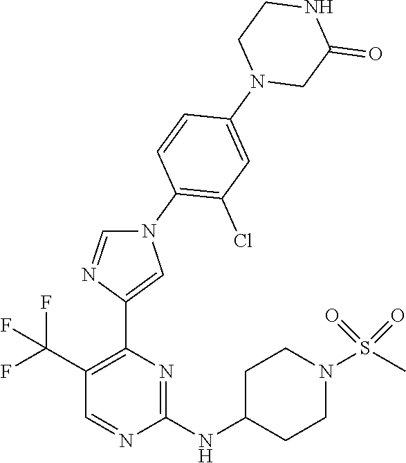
C1(NC2CCN(S(C)(=O)=O)CC2)=NC(C2=CN(C3=C(Cl)C=C(N4CC(=O)NCC4)C=C3)C=N2)=C(C(F)(F)F)C=N1
